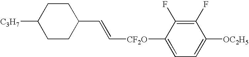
C([CF2O]C1=CC=C([OC2H5])C(F)=C1F)=CC1CCC([C3H7])CC1
